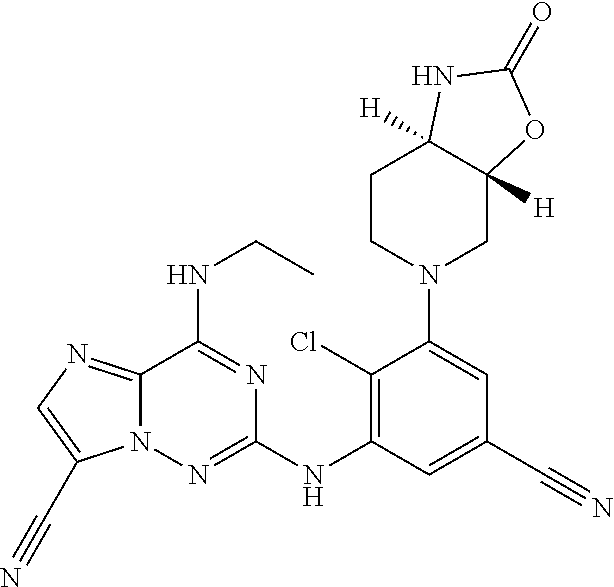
C1(Cl)=C(NC2=NN3C(=NC=C3C#N)C(NCC)=N2)C=C(C#N)C=C1N1CC2([H])C([H])(CC1)NC(=O)O2
